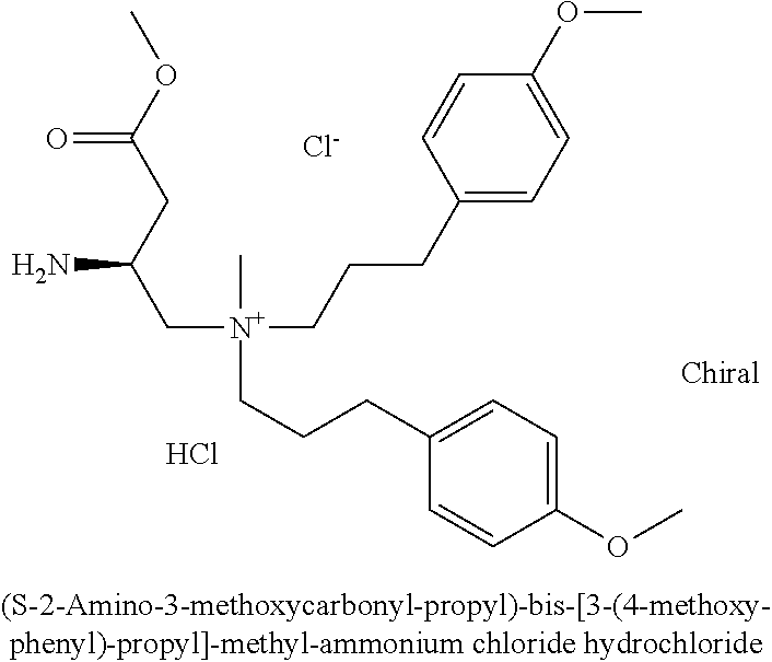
COC(CC(C[N+](C)(CCCC1=CC=C(OC)C=C1)CCCC1=CC=C(OC)C=C1)N)=O.Cl.[Cl-]
